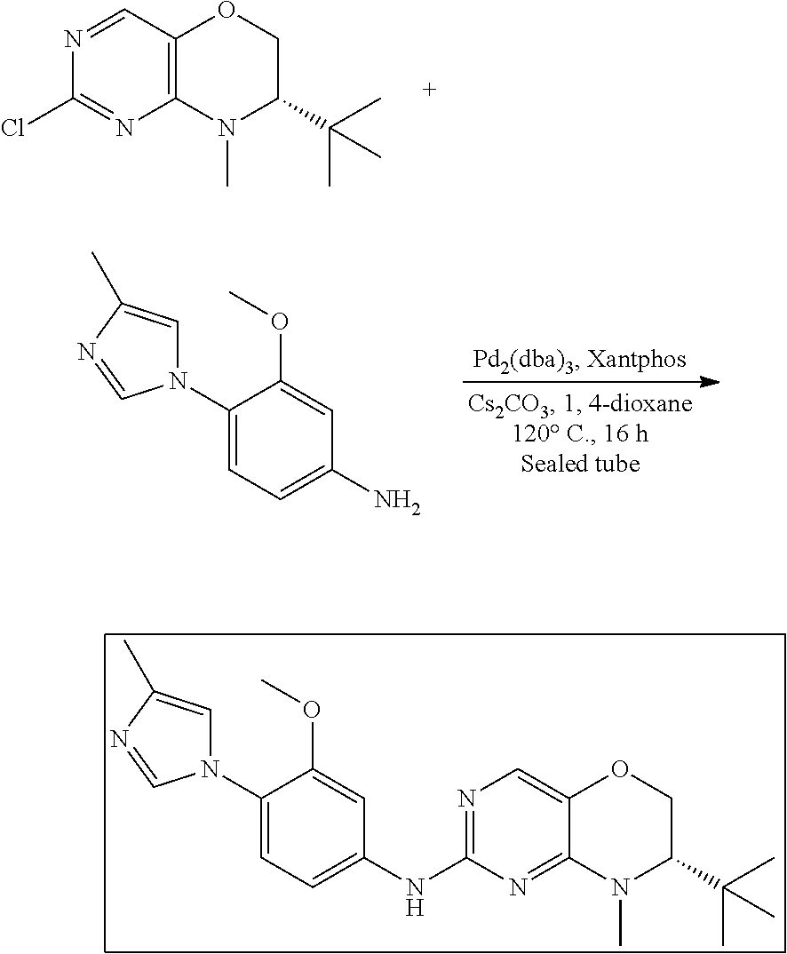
N1(C2=CC=C(N)C=C2OC)C=C(C)N=C1.N1=CC2=C(N=C1Cl)N(C)C(C(C)(C)C)CO2.N1(C2=CC=C(NC3=NC=C4C(=N3)N(C)C(C(C)(C)C)CO4)C=C2OC)C=C(C)N=C1
